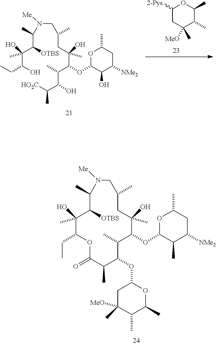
C1([2-Pys])CC([MeO])(C)C(C)C(C)O1.C(CC(O)(C(OC1C(O)C([NMe2])CC(C)O1)C(C)C(O)C([HO2C])C)C)(C)CN([Me])C(C(C(O)(C(O)CC)C)[OTBS])C.C1(C)CC(O)(C)C(OC2C(C)C([NMe2])CC(C)O2)C(C)C(OC2CC(C)([MeO])C(C)C(C)O2)C(C)C(=O)OC(CC)C(O)(C)C([OTBS])C(C)N([Me])C1
